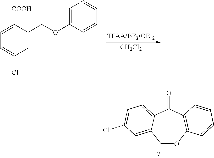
C1=C(COC2=CC=CC=C2)C([COOH])=CC=C1Cl.[CH2Cl2].C1OC2=C(C(=O)C3=CC=C(Cl)C=C13)C=CC=C2
